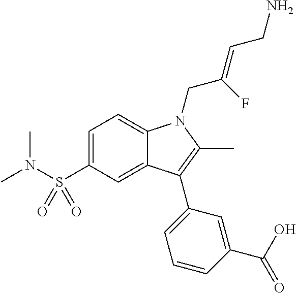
C1=C(S(N(C)C)(=O)=O)C=C2C(=C1)N(CC(=CCN)F)C(C)=C2C1=CC=CC(C(O)=O)=C1
